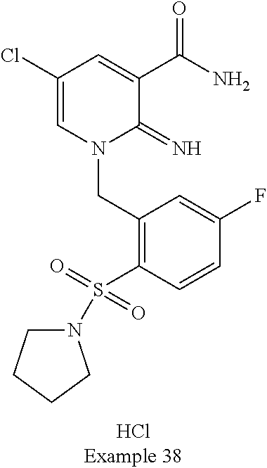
C(N1C(=N)C(C(N)=O)=CC(Cl)=C1)C1=C(S(=O)(=O)N2CCCC2)C=CC(F)=C1
